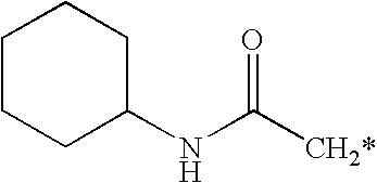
C1CCC(NC(=O)[CH2*])CC1
